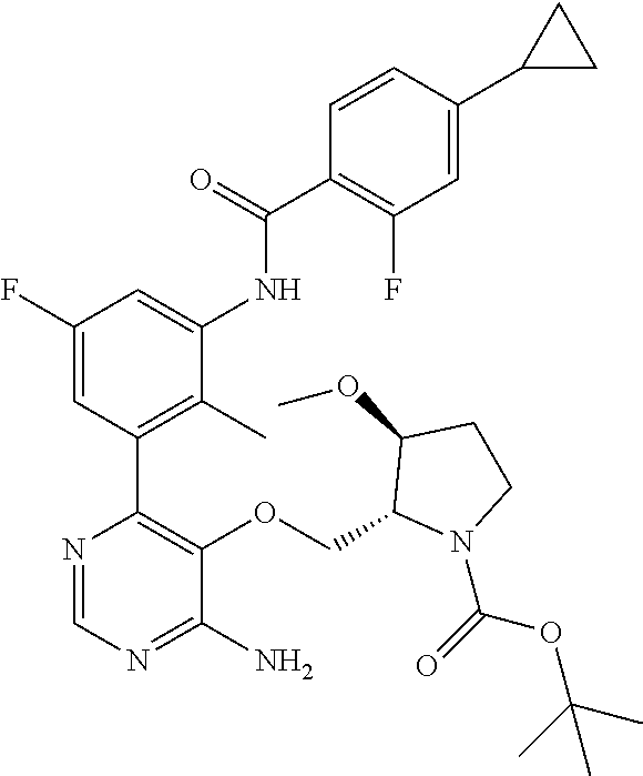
C1(COC2=C(C3=C(C)C(NC(C4=C(F)C=C(C5CC5)C=C4)=O)=CC(F)=C3)N=CN=C2N)N(C(=O)OC(C)(C)C)CCC1OC
